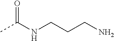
CC(NCCCN)=O
